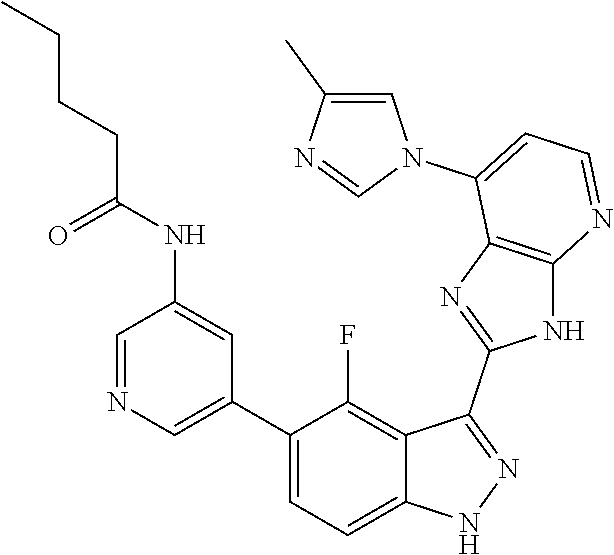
C1=NC=C(C2=CC=C3C(=C2F)C(C2=NC4=C(N2)N=CC=C4N2C=C(C)N=C2)=NN3)C=C1NC(CCCC)=O
